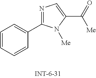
N1=C(C2=CC=CC=C2)N([Me])C(C(=O)[Me])=C1
